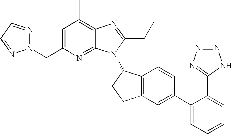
C1=C(CN2N=CC=N2)N=C2C(=C1C)N=C(CC)N2C1C2=C(CC1)C=C(C1=CC=CC=C1C1=NN=NN1)C=C2
